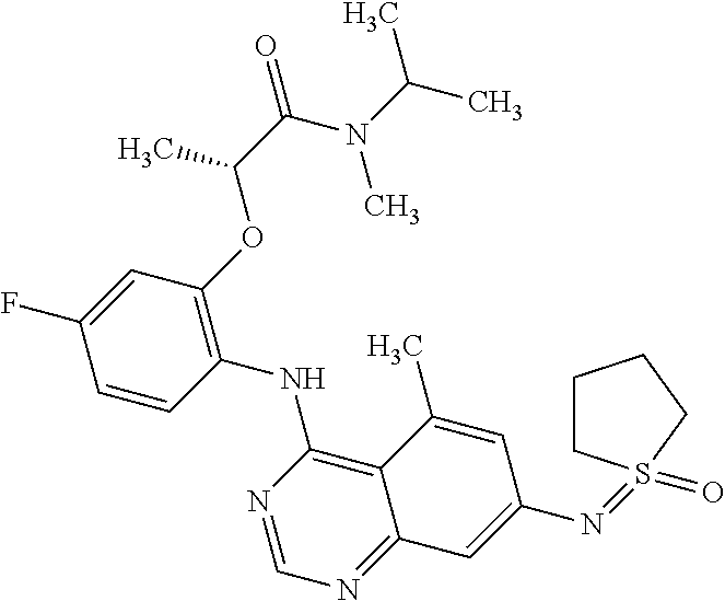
C1=CC(NC2=C3C(=NC=N2)C=C(N=S2(=O)CCCC2)C=C3C)=C(OC(C(N(C(C)C)C)=O)C)C=C1F
